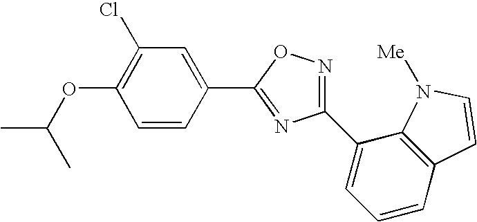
CC(OC1=C(Cl)C=C(C2=NC(C3=CC=CC4=C3N([Me])C=C4)=NO2)C=C1)C
